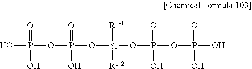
OP(OP(=O)(O[Si](OP(=O)(O)OP(O)(=O)O)([R1-2])[R1-1])O)(=O)O
